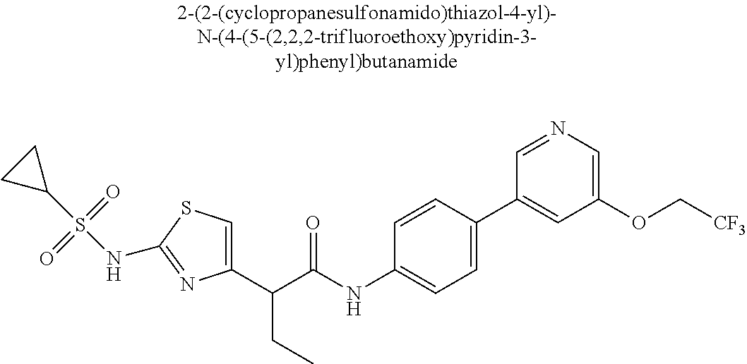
C1(C(C(NC2=CC=C(C3=CC(OC[CF3])=CN=C3)C=C2)=O)CC)=CSC(NS(C2CC2)(=O)=O)=N1
